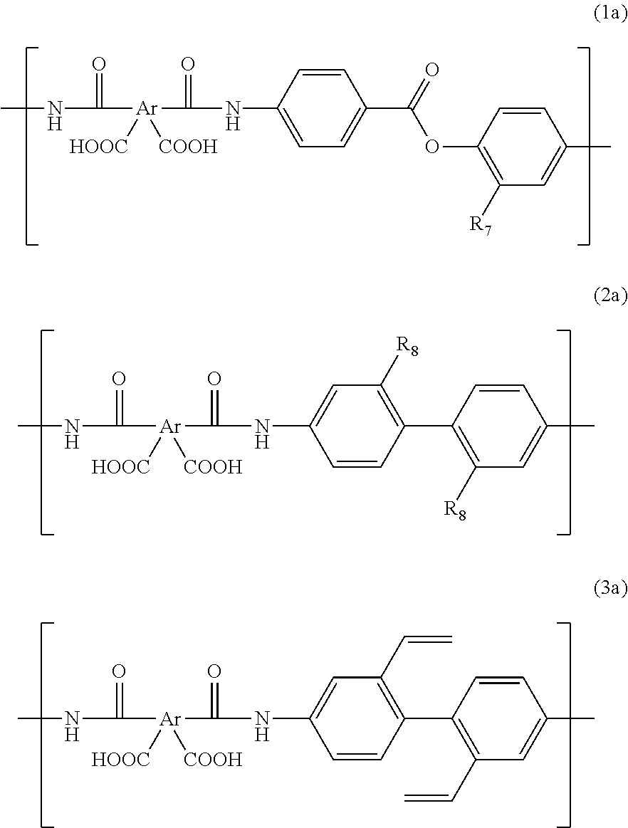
CNC(=O)[Ar](C(=O)NC1=CC([R8])=C(C2=C([R8])C=C(C)C=C2)C=C1)([HOOC])[COOH].CNC(=O)[Ar](C(=O)NC1=CC(C=C)=C(C2=C(C=C)C=C(C)C=C2)C=C1)([HOOC])[COOH].CNC(=O)[Ar](C(=O)NC1=CC=C(C(OC2=C([R7])C=C(C)C=C2)=O)C=C1)([HOOC])[COOH]
